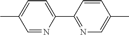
C1=NC(C2=NC=C(C)C=C2)=CC=C1C
